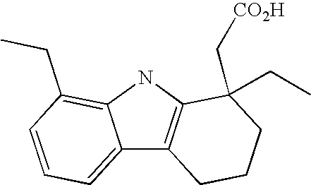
C12=CC=CC(CC)=C1NC1=C2CCCC1(C[CO2H])CC
